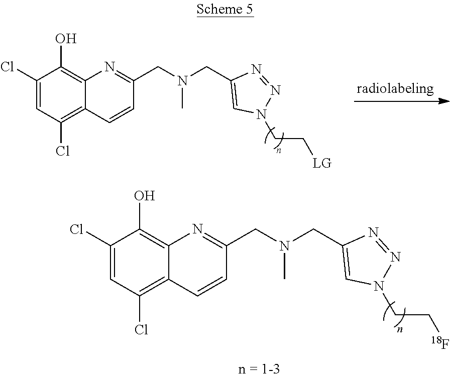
C1(Cl)=CC(Cl)=C2C(=C1O)N=C(CN(CC1=CN(CC[18F])N=N1)C)C=C2.C1(Cl)=CC(Cl)=C2C(=C1O)N=C(CN(CC1=CN(CC[LG])N=N1)C)C=C2
